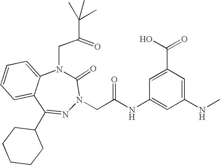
C1=CC=C2C(=C1)N(CC(=O)C(C)(C)C)C(=O)N(CC(NC1=CC(NC)=CC(C(O)=O)=C1)=O)N=C2C1CCCCC1
